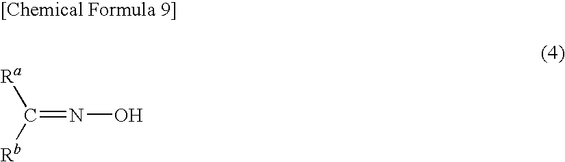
C(=NO)([Ra])[Rb]
